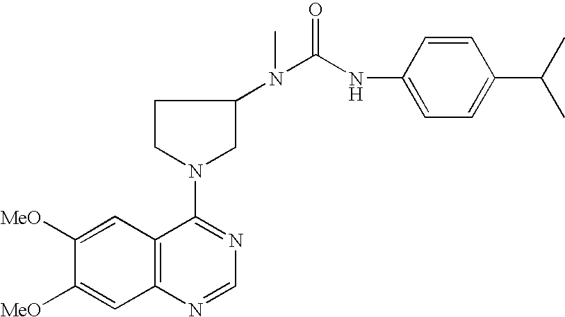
C1([MeO])=CC2=C(C=C1[MeO])N=CN=C2N1CCC(N(C)C(NC2=CC=C(C(C)C)C=C2)=O)C1
